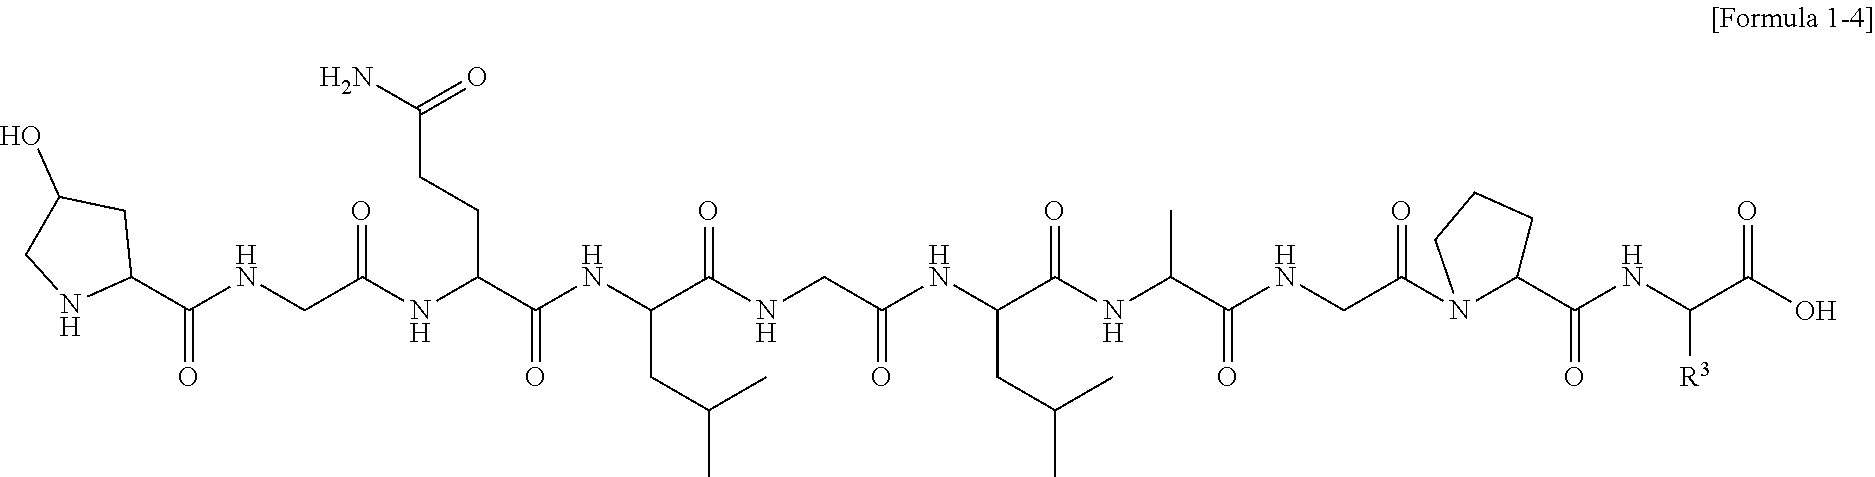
C1(C(NCC(NC(C(NC(C(NCC(NC(C(NC(C(NCC(=O)N2C(C(NC(C(O)=O)[R3])=O)CCC2)=O)C)=O)CC(C)C)=O)=O)CC(C)C)=O)CCC(N)=O)=O)=O)CC(O)CN1
